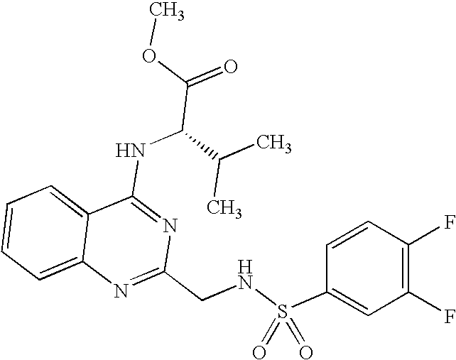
C12=CC=CC=C1N=C(CNS(C1=CC(F)=C(F)C=C1)(=O)=O)N=C2NC(C(=O)OC)C(C)C
